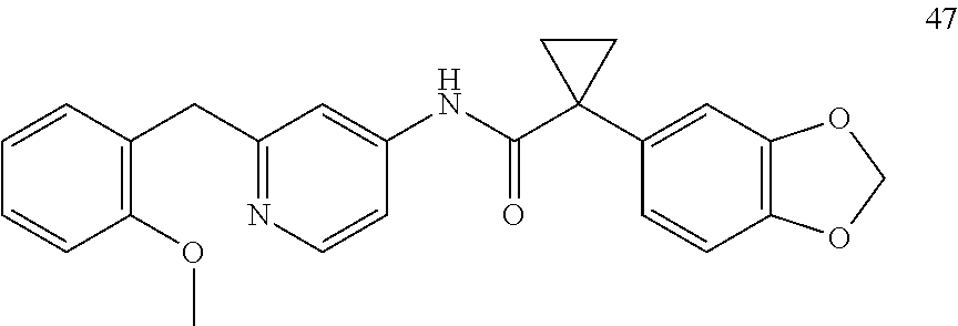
N1=C(CC2=C(OC)C=CC=C2)C=C(NC(C2(C3=CC4=C(C=C3)OCO4)CC2)=O)C=C1
